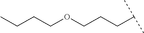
C(CCOCCCC)C(C)C
